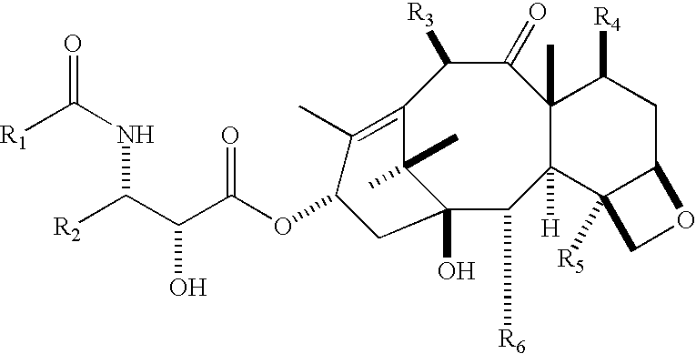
C12=C(C)C(OC(C(C([R2])NC(=O)[R1])O)=O)CC(O)(C1(C)C)C([R6])C1([H])C(C)(C(=O)C2[R3])C([R4])CC2C1([R5])CO2
